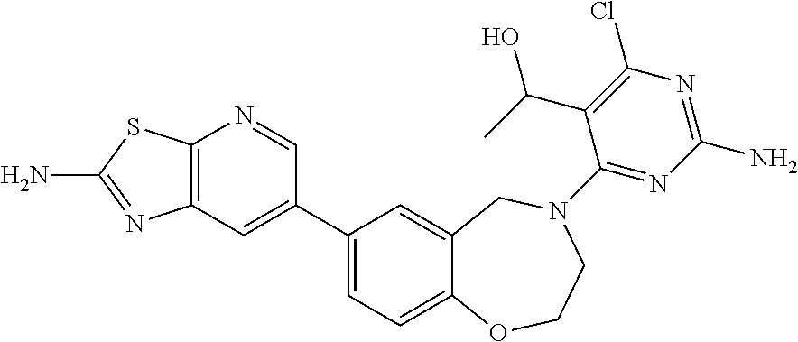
C12=C(C=C(C3=CC=C4C(=C3)CN(C3=NC(N)=NC(Cl)=C3C(O)C)CCO4)C=N1)N=C(N)S2
